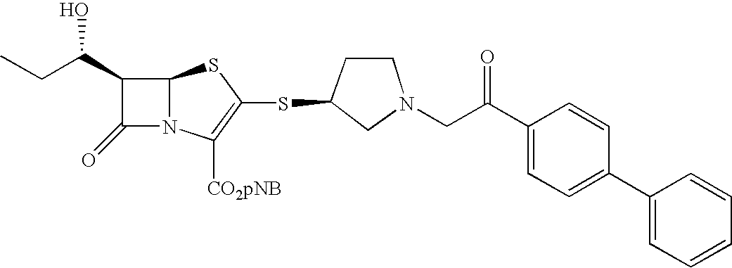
C12N(C([CO2pNB])=C(SC3CN(CC(C4=CC=C(C5=CC=CC=C5)C=C4)=O)CC3)S1)C(=O)C2C(CC)O
